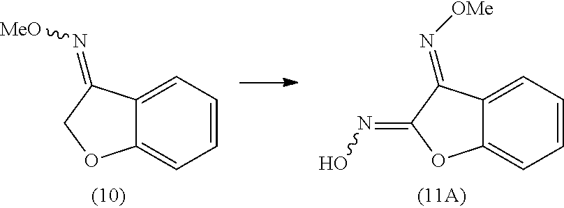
C12=CC=CC=C1OCC2=N[MeO].C12=CC=CC=C1OC(=NO)C2=N[OMe]
